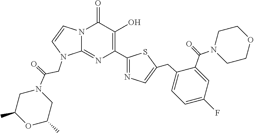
N12C(=NC(C3=NC=C(CC4=CC=C(F)C=C4C(=O)N4CCOCC4)S3)=C(O)C1=O)N(CC(N1CC(C)OC(C)C1)=O)C=C2
